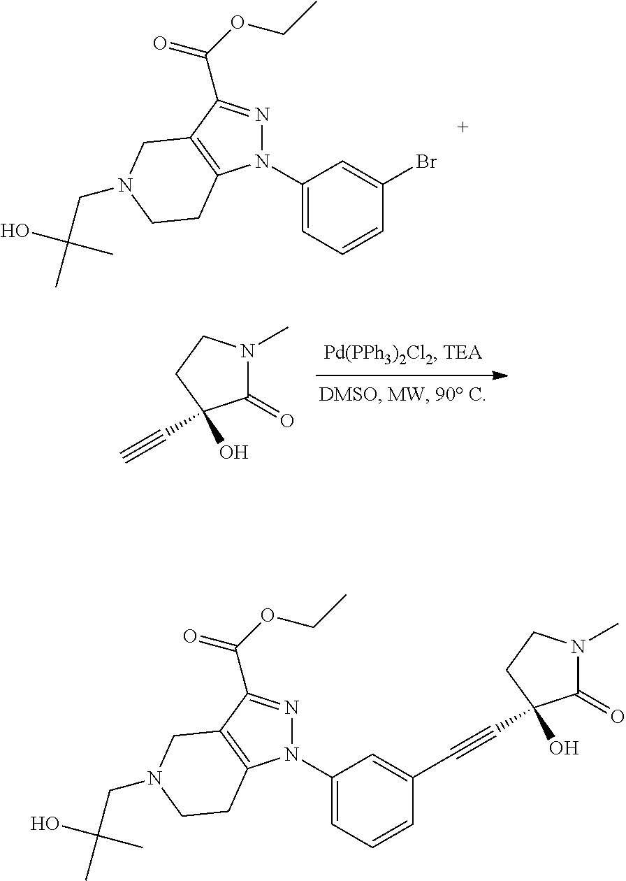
N1(C2=CC=CC(Br)=C2)N=C(C(OCC)=O)C2=C1CCN(CC(O)(C)C)C2.C1(=O)N(C)CCC1(O)C#C.N1(C2=CC=CC(C#CC3(O)C(=O)N(C)CC3)=C2)N=C(C(OCC)=O)C2=C1CCN(CC(O)(C)C)C2
